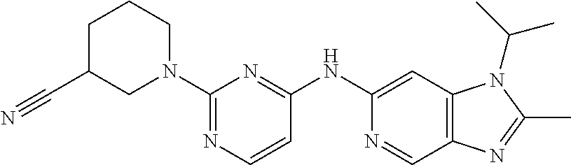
C1(NC2=CC3=C(C=N2)N=C(C)N3C(C)C)=NC(N2CCCC(C#N)C2)=NC=C1
